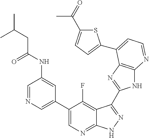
C1=NC=C(C2=CN=C3C(=C2F)C(C2=NC4=C(N2)N=CC=C4C2=CC=C(C(=O)C)S2)=NN3)C=C1NC(CC(C)C)=O
